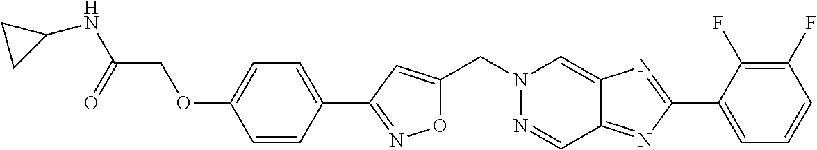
O1C(CN2N=CC3=NC(C4=CC=CC(F)=C4F)=NC3=C2)=CC(C2=CC=C(OCC(NC3CC3)=O)C=C2)=N1
